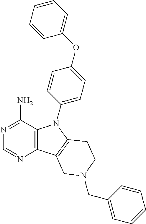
C12=C(C(N)=NC=N1)N(C1=CC=C(OC3=CC=CC=C3)C=C1)C1=C2CN(CC2=CC=CC=C2)CC1
